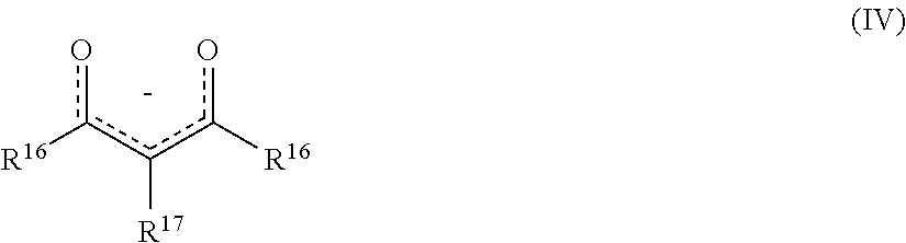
oc(c(c([R16])o)[R17])[R16]
